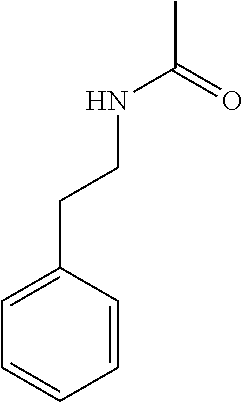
CC(=O)NCCC1=CC=CC=C1
